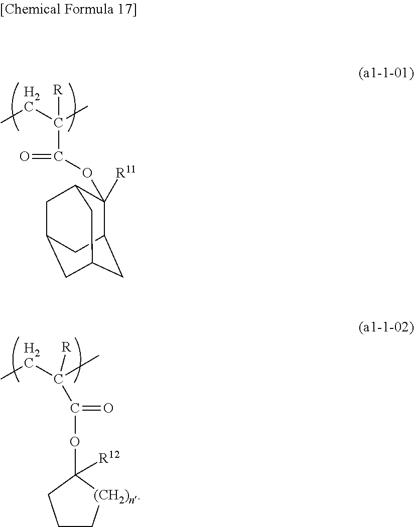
CCC(C)([R])C(OC1([R12])CCC[(CH2)n]1)=O.CCC(C)(C(OC1([R11])C2CC3CC(CC1C3)C2)=O)[R]
